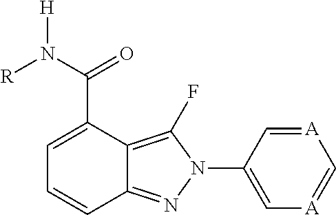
[R]N(C(=O)C1=CC=CC2=NN(C3=C[A]=C[A]=C3)C(F)=C12)[H]
